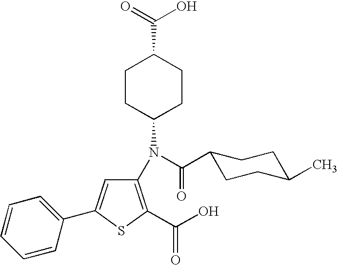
C1(N(C2CCC(C(=O)O)CC2)C(C2CCC(C)CC2)=O)=C(C(O)=O)SC(C2=CC=CC=C2)=C1
